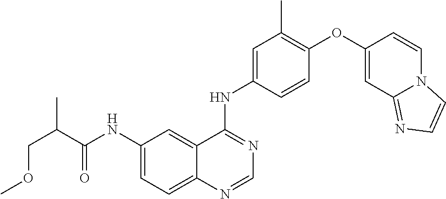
C12=CC=C(NC(=O)C(C)COC)C=C1C(NC1=CC(C)=C(OC3=CC4=NC=CN4C=C3)C=C1)=NC=N2
